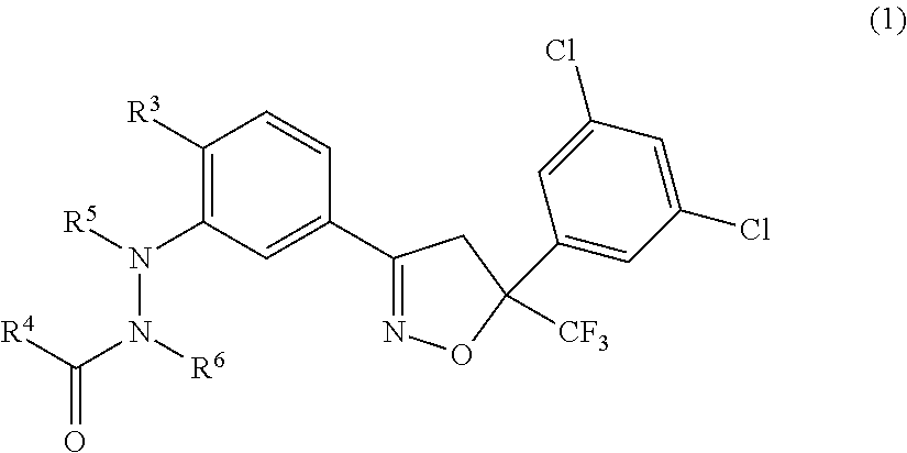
C1([R3])=C(N([R5])N([R6])C([R4])=O)C=C(C2=NOC([CF3])(C3=CC(Cl)=CC(Cl)=C3)C2)C=C1
